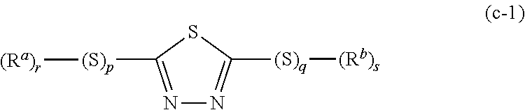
N1=C([(S)p][(Ra)r])SC([(S)q][(Rb)s])=N1
